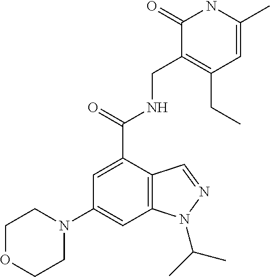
C1=C(C(=O)NCC2=C(CC)C=C(C)NC2=O)C2=C(C=C1N1CCOCC1)N(C(C)C)N=C2
